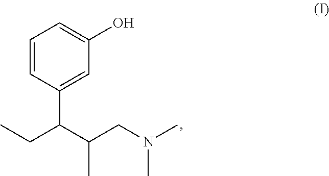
C1=CC(C(C(CN(C)C)C)CC)=CC(O)=C1
